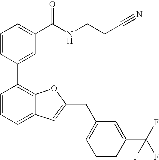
C1=CC(C2=C3C(=CC=C2)C=C(CC2=CC=CC(C(F)(F)F)=C2)O3)=CC(C(NCCC#N)=O)=C1
